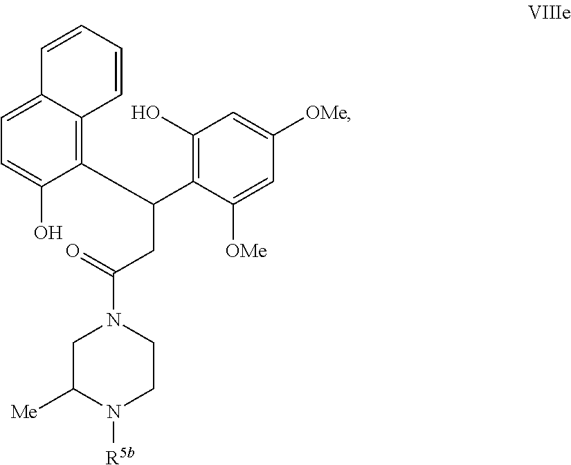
C1(O)=C(C(C2=C3C(=CC=C2O)C=CC=C3)CC(=O)N2CC([Me])N([R5b])CC2)C([OMe])=CC([OMe])=C1
